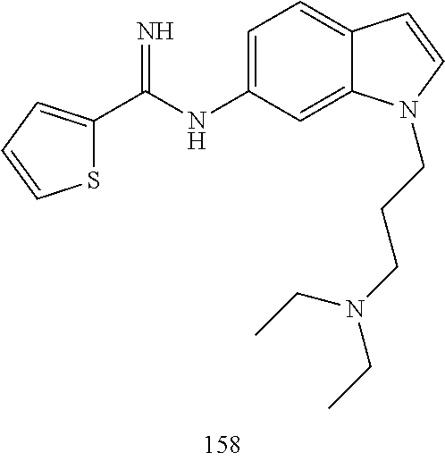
C1=C(NC(C2=CC=CS2)=N)C=C2C(=C1)C=CN2CCCN(CC)CC
